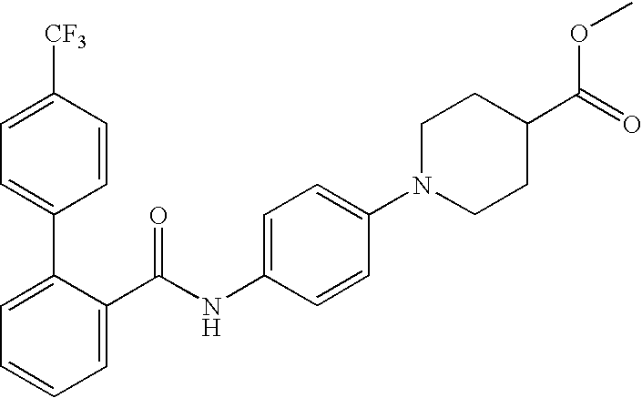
C1=C([CF3])C=CC(C2=CC=CC=C2C(NC2=CC=C(N3CCC(C(=O)OC)CC3)C=C2)=O)=C1
